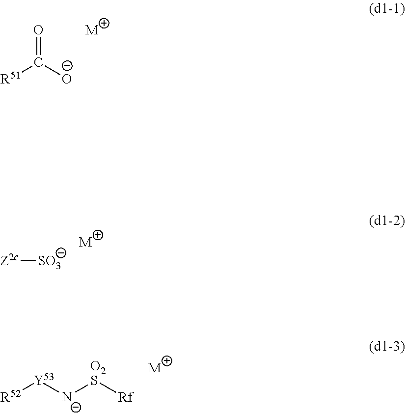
[R51]C([O-])=O.[M].[Z2c][SO3].[M].[R52][Y53][N-][O2S][Rf].[M]
